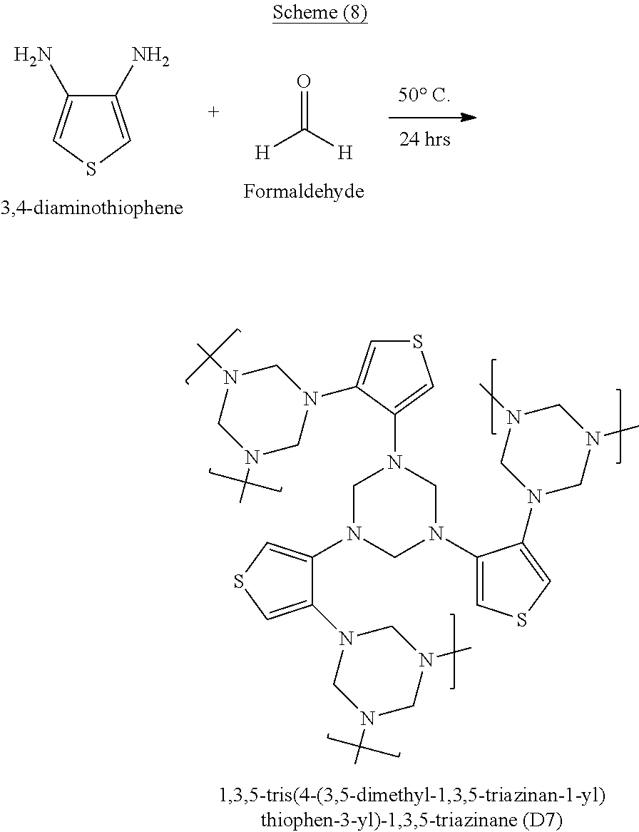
C1N(C2=CSC=C2N2CN(C)CN(C)C2)CN(C2=CSC=C2N2CN(C)CN(C)C2)CN1C1=CSC=C1N1CN(C)CN(C)C1.O=C([H])[H].C1(N)=CSC=C1N
